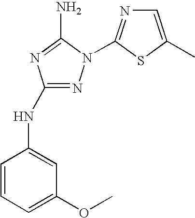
N1=C(NC2=CC(OC)=CC=C2)N=C(N)N1C1=NC=C(C)S1
